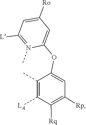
C1=C(OC2=CC([Rp])=C([Rq])C([LA])=C2C)N(C)=C([L])C=C1[Ro]
